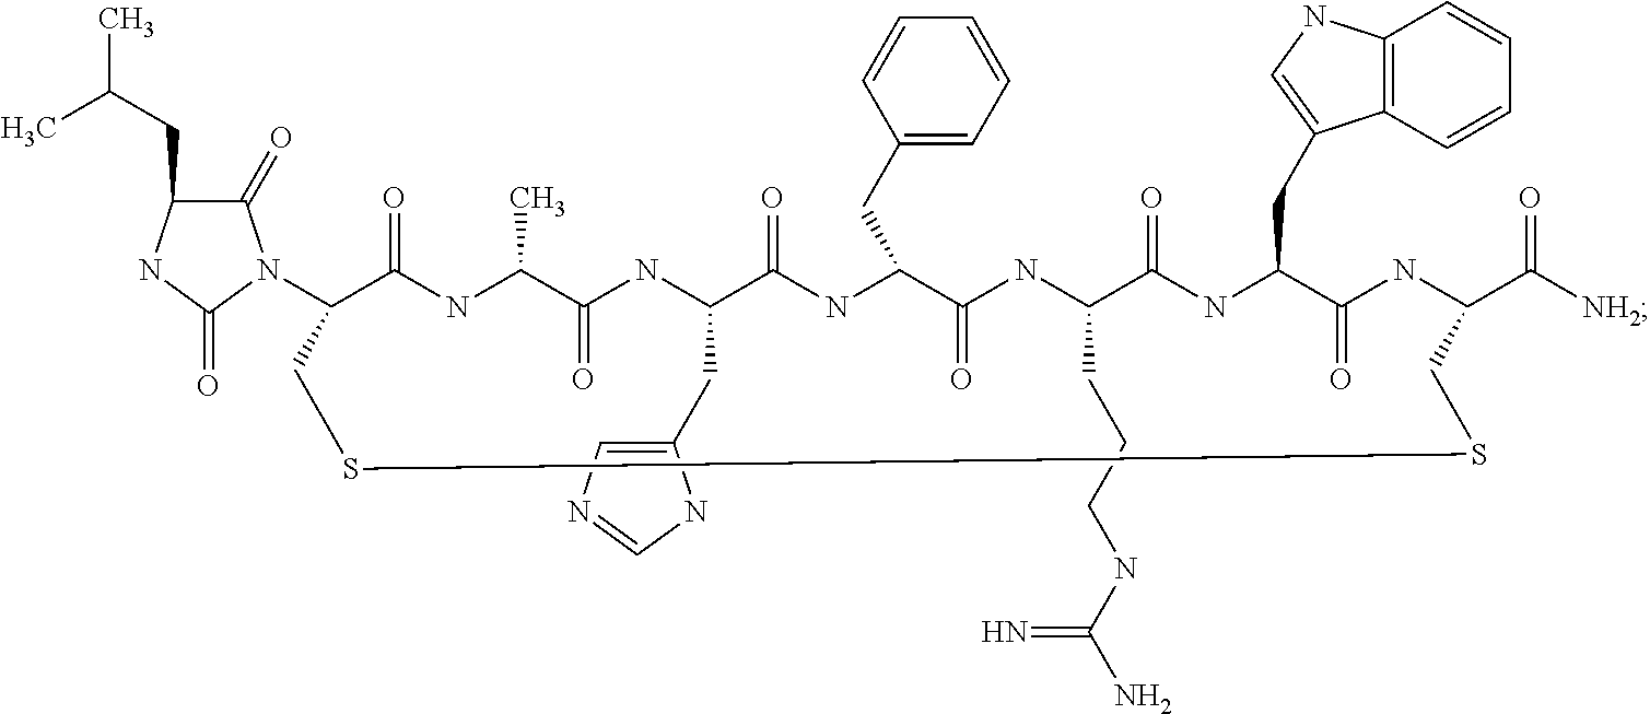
C1(N2C(=O)C(CC(C)C)NC2=O)C(=O)NC(C)C(=O)NC(CC2=CN=CN2)C(=O)NC(CC2=CC=CC=C2)C(=O)NC(CCCNC(N)=N)C(=O)NC(CC2=CNC3=C2C=CC=C3)C(=O)NC(C([NH2])=O)CSSC1
